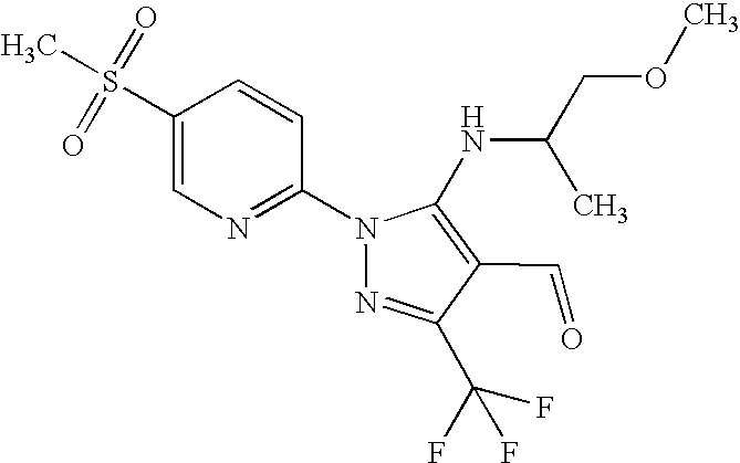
C1(S(=O)(=O)C)=CN=C(N2N=C(C(F)(F)F)C(C=O)=C2NC(COC)C)C=C1
